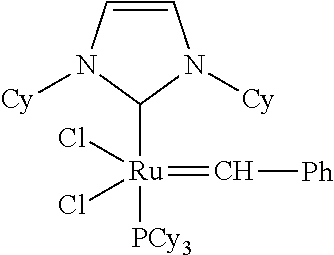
C1=CN([Cy])C([Ru](=C[Ph])([PCy3])(Cl)Cl)N1[Cy]
